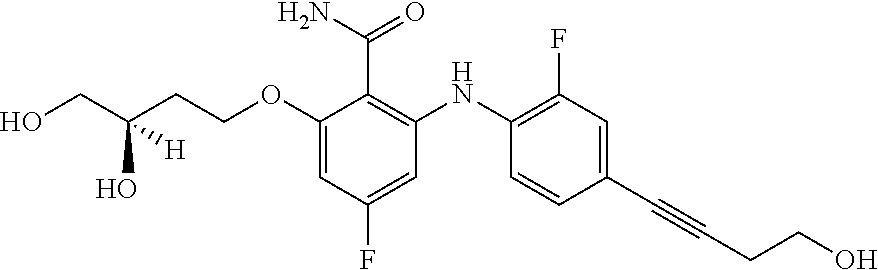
C1(OCCC(CO)(O)[H])=CC(F)=CC(NC2=C(F)C=C(C#CCCO)C=C2)=C1C(=O)N
